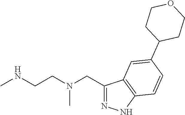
C1(CN(CCNC)C)=NNC2=C1C=C(C1CCOCC1)C=C2
